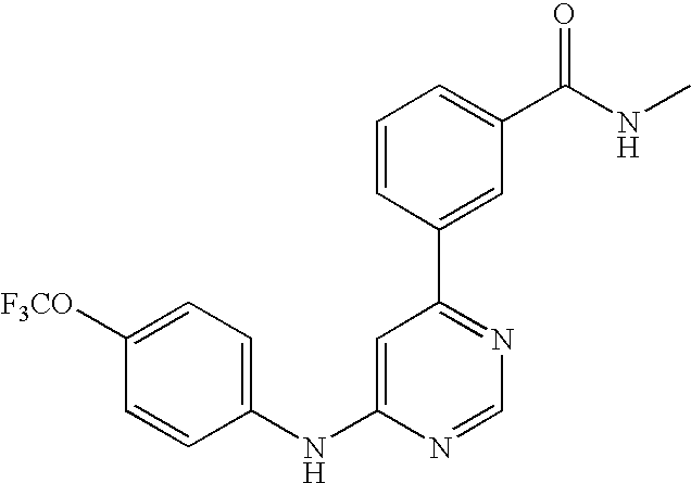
C1(NC2=CC(C3=CC(C(NC)=O)=CC=C3)=NC=N2)=CC=C([F3CO])C=C1
